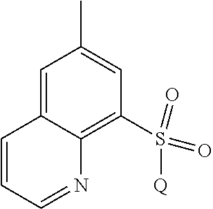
C1=C2C(=C(S(=O)(=O)[Q])C=C1C)N=CC=C2
